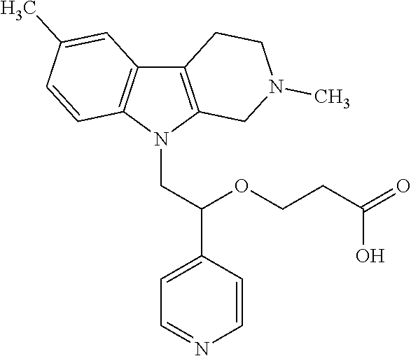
C12=C(N(CC(C3=CC=NC=C3)OCCC(=O)O)C3=C1C=C(C)C=C3)CN(C)CC2
